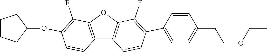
C12=C(OC3=C1C=CC(C1=CC=C(CCOCC)C=C1)=C3F)C(F)=C(OC1CCCC1)C=C2
